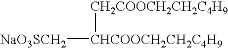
[CHCOOCH2CH2C4H9]([NaO3SCH2])[CH2COOCH2CH2C4H9]
